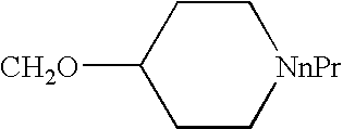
[CH2O]C1CC[NnPr]CC1
